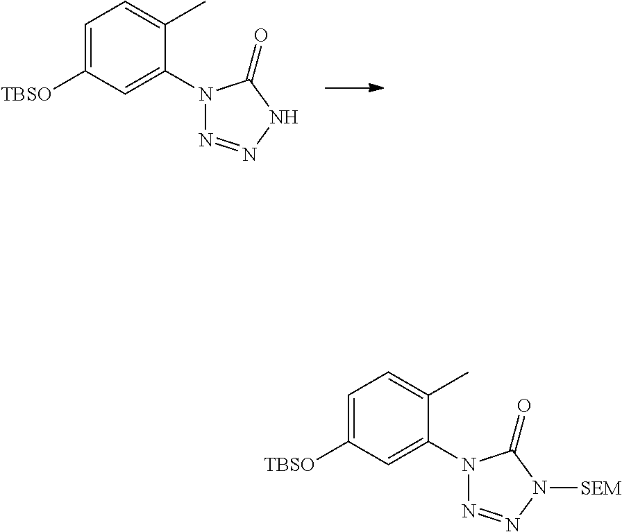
C1=C([TBSO])C=C(N2N=NNC2=O)C(C)=C1.C1=C([TBSO])C=C(N2N=NN([SEM])C2=O)C(C)=C1
